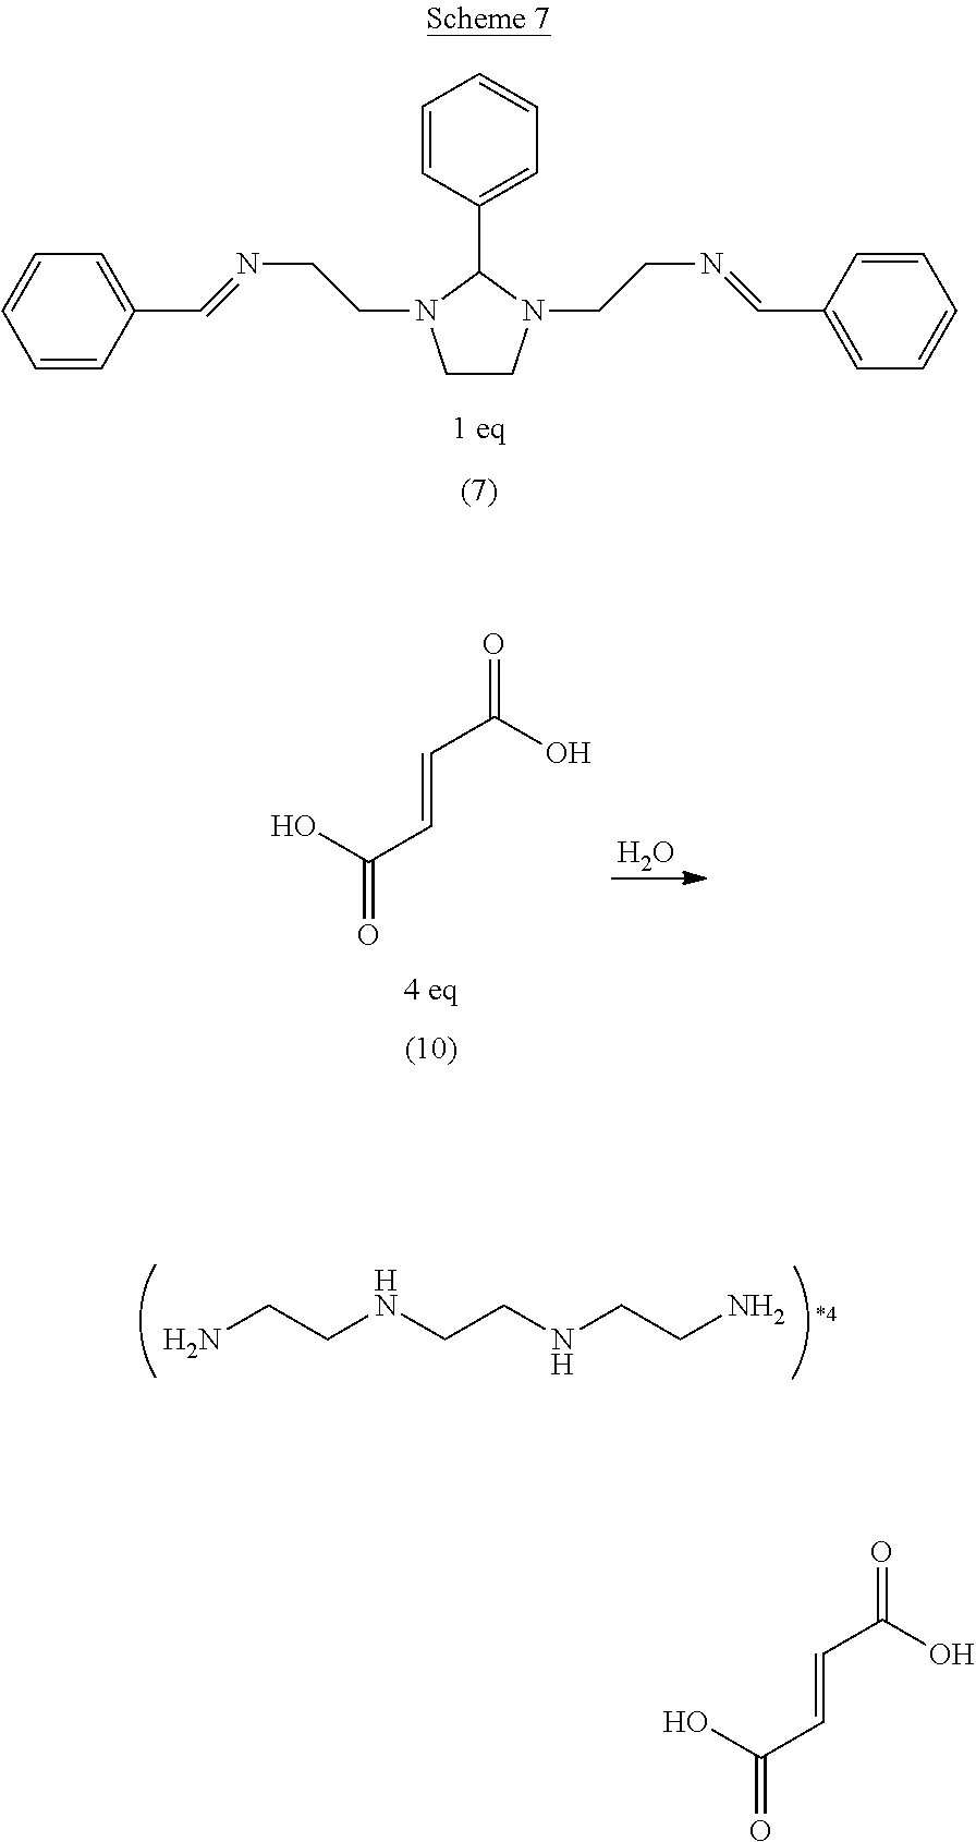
C1=CC(C2N(CCN=CC3=CC=CC=C3)CCN2CCN=CC2=CC=CC=C2)=CC=C1.NCCNCCNCCN.O.C(=CC(=O)O)C(O)=O.C(=CC(=O)O)C(O)=O
